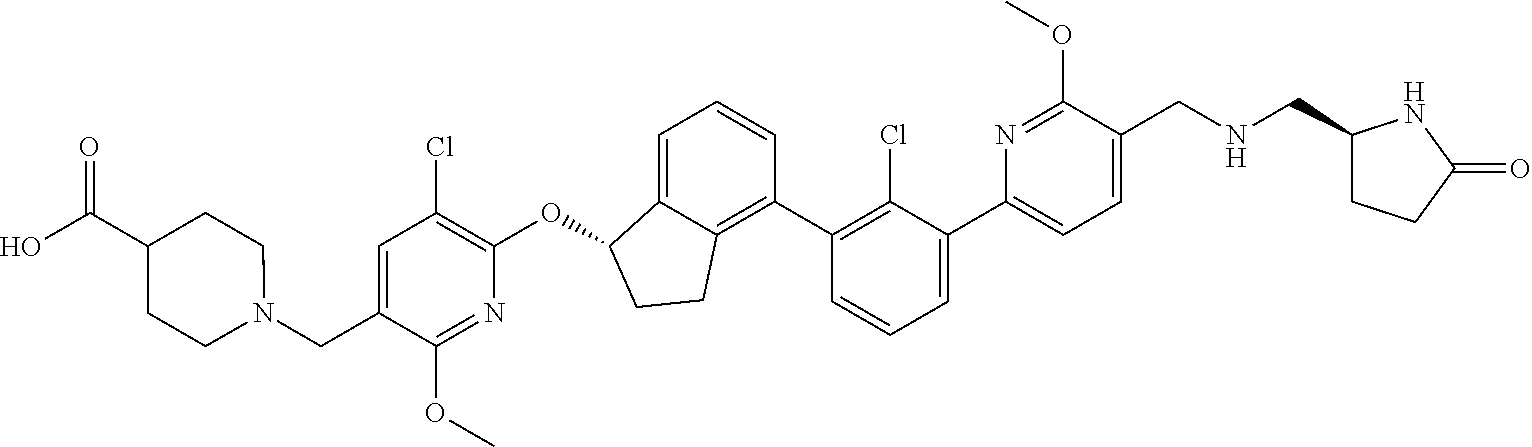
C1=C(C2=CC=CC(C3=C4C(=CC=C3)C(OC3=C(Cl)C=C(CN5CCC(C(O)=O)CC5)C(OC)=N3)CC4)=C2Cl)N=C(OC)C(CNCC2CCC(=O)N2)=C1
